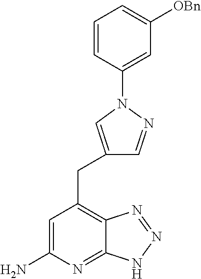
C1=C(N)N=C2C(=C1CC1=CN(C3=CC([OBn])=CC=C3)N=C1)N=NN2
